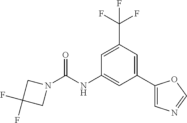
C1=C(C(F)(F)F)C=C(C2=CN=CO2)C=C1NC(N1CC(F)(F)C1)=O
